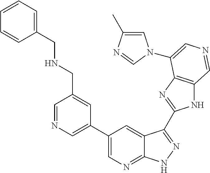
C1(C2=CN=CC(CNCC3=CC=CC=C3)=C2)=CN=C2C(=C1)C(C1=NC3=C(N1)C=NC=C3N1C=C(C)N=C1)=NN2
